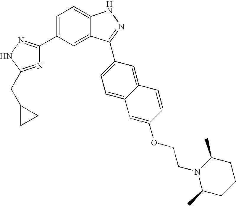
C1(C2=CC=C3C(=C2)C(C2=CC=C4C(=C2)C=CC(OCCN2C(C)CCCC2C)=C4)=NN3)=NNC(CC2CC2)=N1
